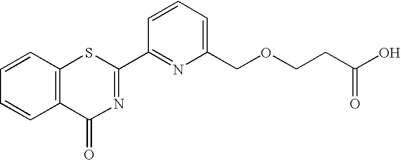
C1(C2=NC(=O)C3=C(S2)C=CC=C3)=NC(COCCC(O)=O)=CC=C1
